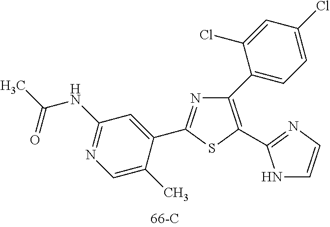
N1=C(C2=CC(NC(C)=O)=NC=C2C)SC(C2=NC=CN2)=C1C1=CC=C(Cl)C=C1Cl
